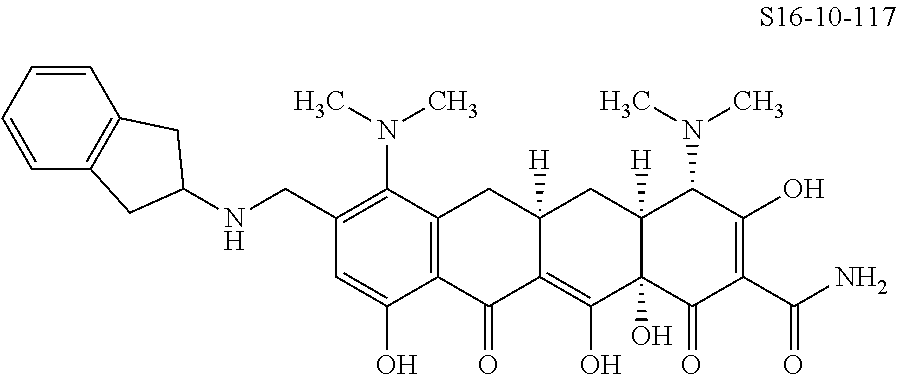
C1(CNC2CC3=C(C=CC=C3)C2)=C(N(C)C)C2=C(C(O)=C1)C(=O)C1=C(O)C3(O)C([H])(CC1([H])C2)C(N(C)C)C(O)=C(C(N)=O)C3=O
